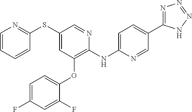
C1(NC2=CC=C(C3=NN=NN3)C=N2)=C(OC2=CC=C(F)C=C2F)C=C(SC2=NC=CC=C2)C=N1
